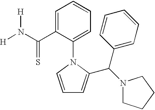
[H]N(C(C1=CC=CC=C1N1C=CC=C1C(C1=CC=CC=C1)N1CCCC1)=S)[H]
